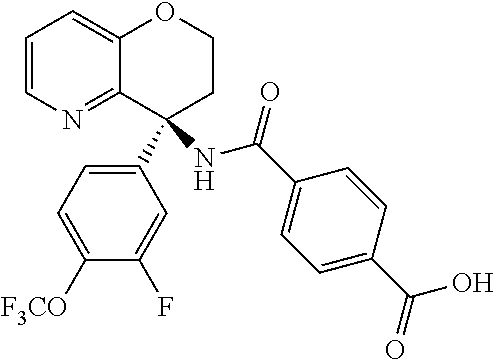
C1=CN=C2C(=C1)OCCC2(NC(=O)C1=CC=C(C(=O)O)C=C1)C1=CC=C([F3CO])C(F)=C1
